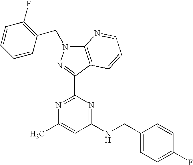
N1=C(C2=NN(CC3=C(F)C=CC=C3)C3=C2C=CC=N3)N=C(NCC2=CC=C(F)C=C2)C=C1C
